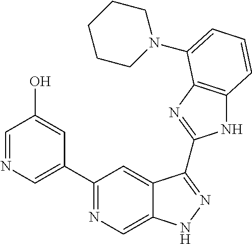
C1(C2=NC=C3C(=C2)C(C2=NC4=C(N2)C=CC=C4N2CCCCC2)=NN3)=CN=CC(O)=C1
